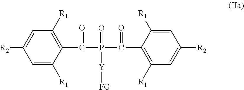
C1=C([R1])C(C(P(C(C2=C([R1])C=C([R2])C=C2[R1])=O)([Y][FG])=O)=O)=C([R1])C=C1[R2]
